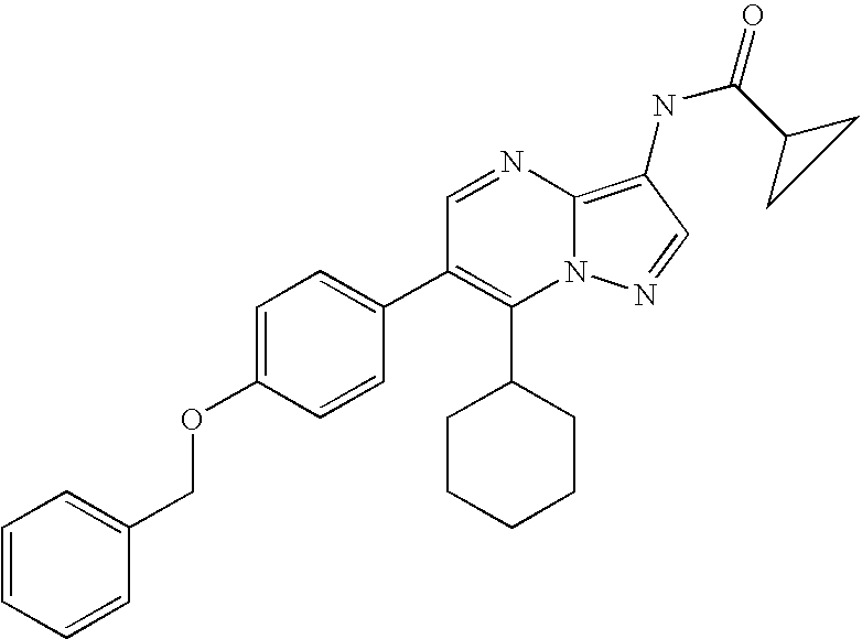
C1(C2CCCCC2)=C(C2=CC=C(OCC3=CC=CC=C3)C=C2)C=NC2=C(NC(C3CC3)=O)C=NN12
